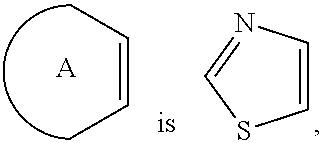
C(=CC)C.[A].C1=CN=CS1
